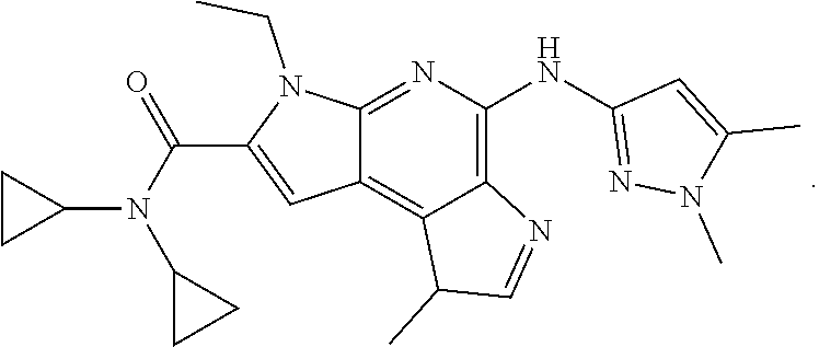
C12=C(NC3=NN(C)C(C)=C3)N=C3C(=C1C(C)C=N2)C=C(C(N(C1CC1)C1CC1)=O)N3CC
